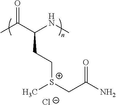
CC(C(NC)CC[S+](CC(N)=O)C)=O.[Cl-]
